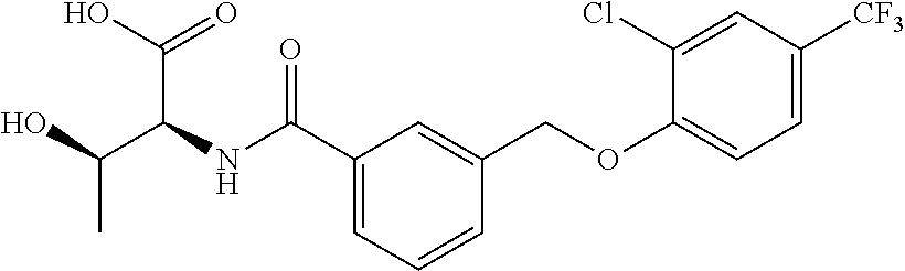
C1(C(NC(C(O)=O)C(C)O)=O)=CC=CC(COC2=CC=C([CF3])C=C2Cl)=C1
